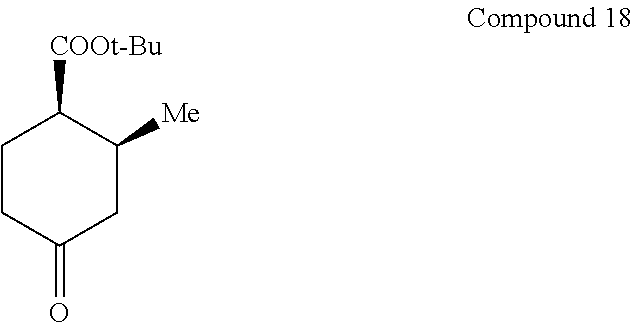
C1CC(=O)CC([Me])C1[COOt-Bu]
